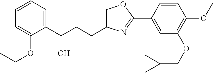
C1=C(CCC(C2=CC=CC=C2OCC)O)N=C(C2=CC(OCC3CC3)=C(OC)C=C2)O1
